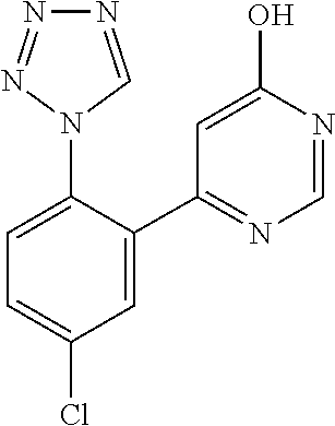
C1=NC(O)=CC(C2=CC(Cl)=CC=C2N2C=NN=N2)=N1
